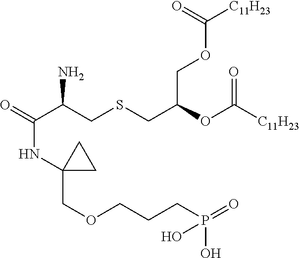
C(C(CSCC(COC([C11H23])=O)OC([C11H23])=O)N)(=O)NC1(COCCCP(O)(=O)O)CC1
